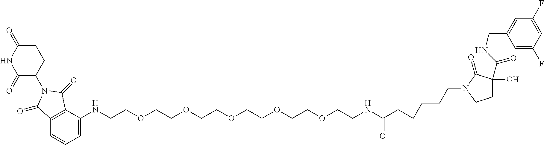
C1=C(NCCOCCOCCOCCOCCOCCNC(=O)CCCCCN2C(=O)C(O)(C(=O)NCC3=CC(F)=CC(F)=C3)CC2)C2=C(C=C1)C(=O)N(C1CCC(=O)NC1=O)C2=O
